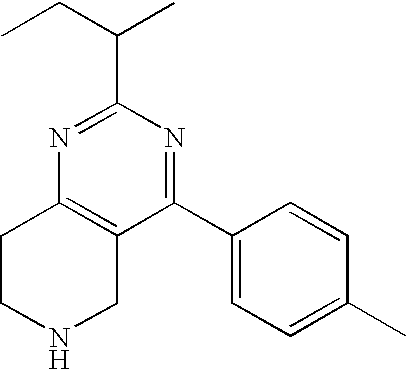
C1(C(CC)C)=NC2=C(C(C3=CC=C(C)C=C3)=N1)CNCC2
